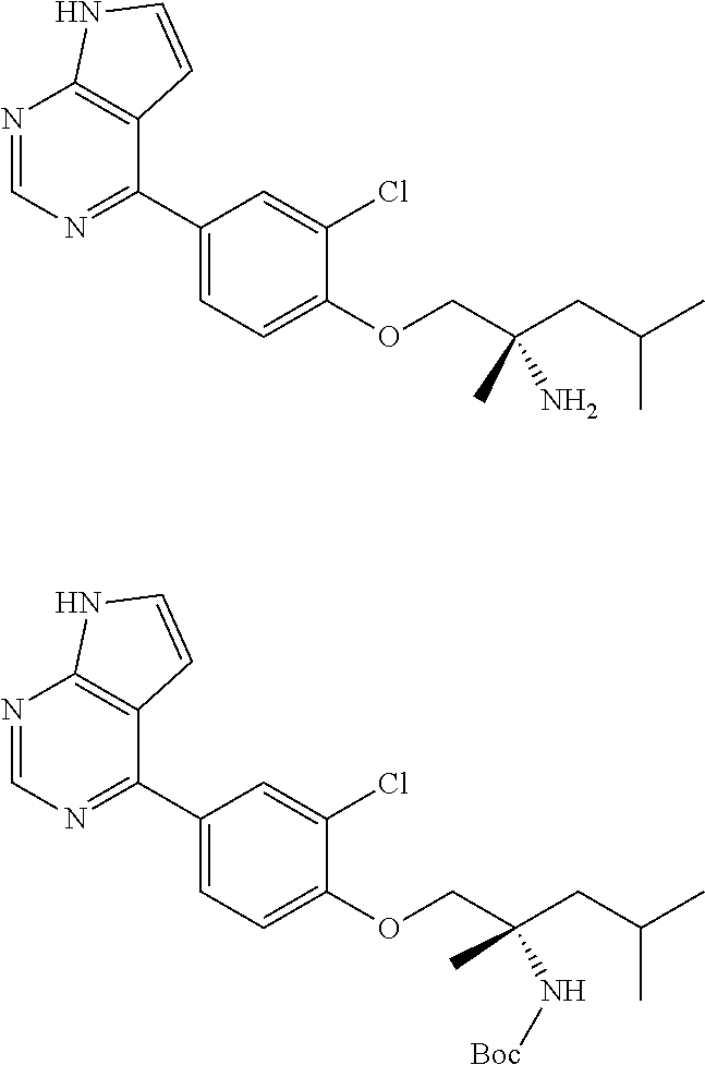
C1(OCC(CC(C)C)(C)N)=CC=C(C2=NC=NC3=C2C=CN3)C=C1Cl.C1(OCC(CC(C)C)(C)N[Boc])=CC=C(C2=NC=NC3=C2C=CN3)C=C1Cl
